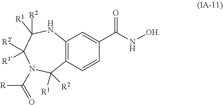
C12=C(C=CC(C(N[OH])=O)=C1)C([R1])([R2])N(C([R])=O)C([R2])([R1])C([R1])([R2])N2
